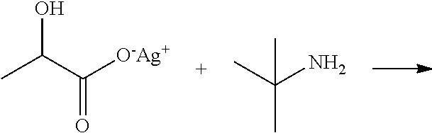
CC(C([O-Ag+])=O)O.CC(N)(C)C
